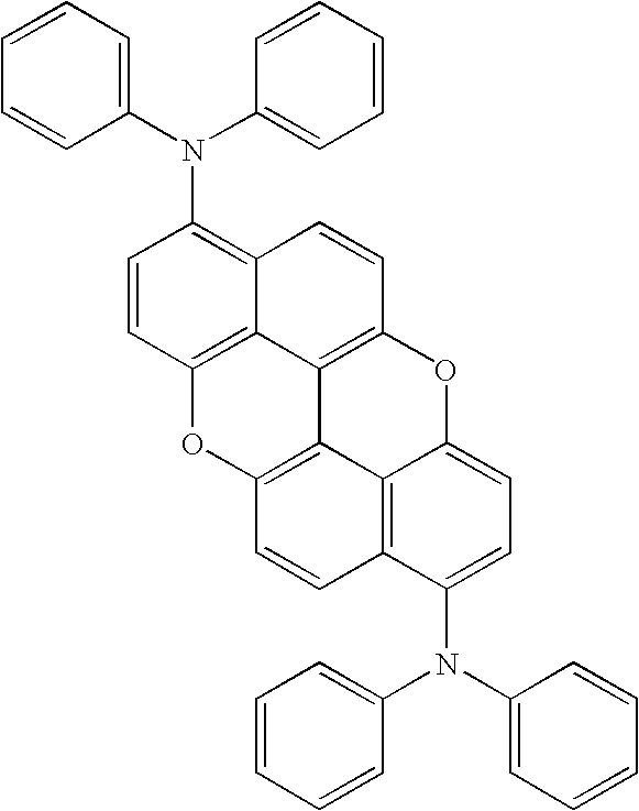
C1=CC2=C3C(=C1N(C1=CC=CC=C1)C1=CC=CC=C1)C=CC1=C3C3=C(O2)C=CC2=C3C(=CC=C2N(C2=CC=CC=C2)C2=CC=CC=C2)O1
